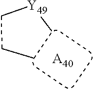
C(C)C[Y49]C.[A40]
